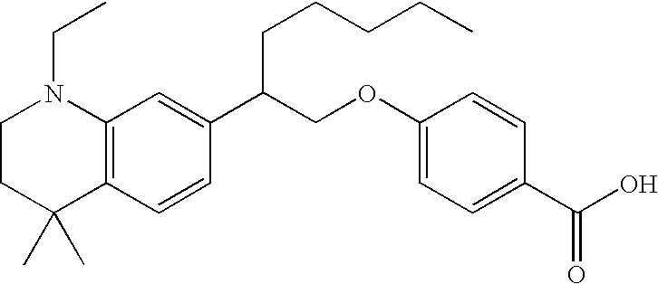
C12=C(C=CC(C(COC3=CC=C(C(O)=O)C=C3)CCCCC)=C1)C(C)(C)CCN2CC
